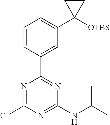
N1=C(Cl)N=C(NC(C)C)N=C1C1=CC(C2([OTBS])CC2)=CC=C1
